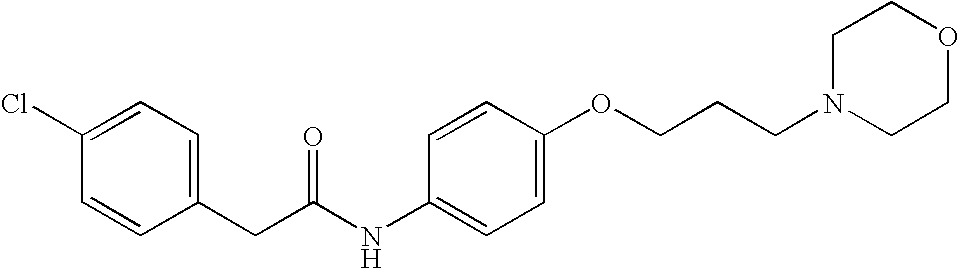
C1(Cl)=CC=C(CC(NC2=CC=C(OCCCN3CCOCC3)C=C2)=O)C=C1
